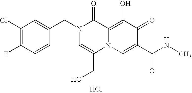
C1(Cl)=C(F)C=CC(CN2C=C(CO)N3C(=C(O)C(=O)C(C(=O)NC)=C3)C2=O)=C1.Cl
